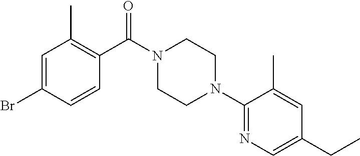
C1=CC(Br)=CC(C)=C1C(N1CCN(C2=NC=C(CC)C=C2C)CC1)=O
